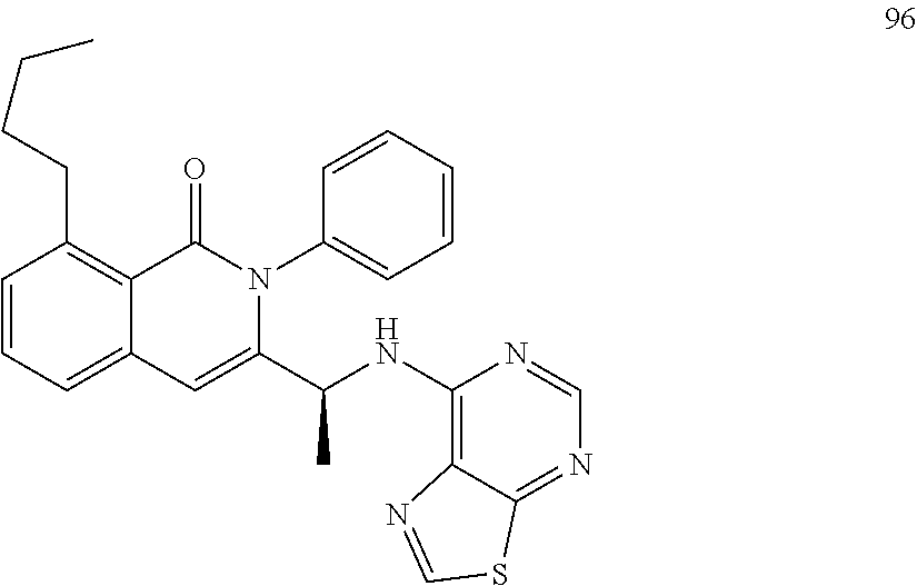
C1=CC=C2C(=C1CCCC)C(=O)N(C1=CC=CC=C1)C(C(NC1=C3C(=NC=N1)SC=N3)C)=C2
